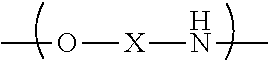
[X](NC)OC
